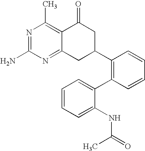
C12=NC(N)=NC(C)=C1C(=O)CC(C1=C(C3=CC=CC=C3NC(=O)C)C=CC=C1)C2
